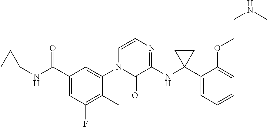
C1C(NC(C2=CC(F)=C(C)C(N3C(=O)C(NC4(C5=CC=CC=C5OCCNC)CC4)=NC=C3)=C2)=O)C1
